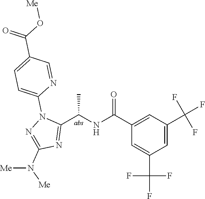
C1(C(=O)NC(C2=NC(N([Me])[Me])=NN2C2=CC=C(C(=O)O[Me])C=N2)C)=CC(C(F)(F)F)=CC(C(F)(F)F)=C1
